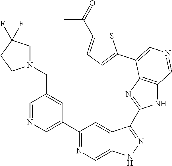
C1(C2=CN=CC(CN3CC(F)(F)CC3)=C2)=NC=C2C(=C1)C(C1=NC3=C(N1)C=NC=C3C1=CC=C(C(C)=O)S1)=NN2
